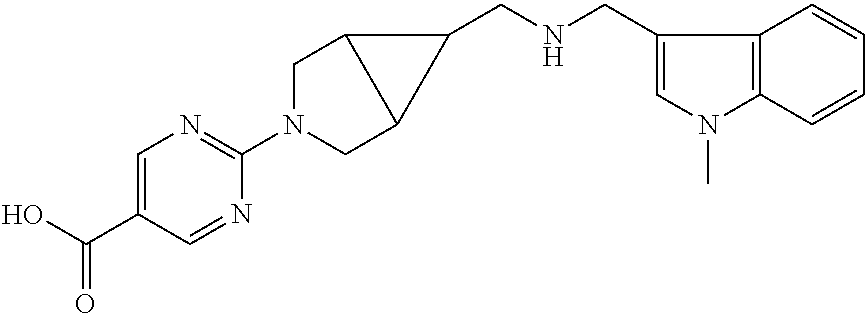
OC(C1=CN=C(N2CC3C(C2)C3CNCC2=CN(C)C3=C2C=CC=C3)N=C1)=O
